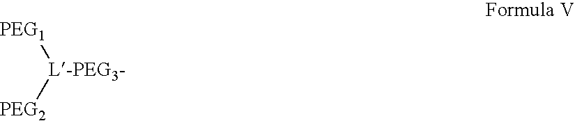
[PEG1][L-PEG3-][PEG2]
